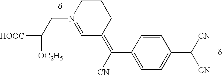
N1(CC([OC2H5])[HOOC])=CC(=C(C2=CC=C(C([CN])[CN])C=C2)[CN])CCC1.[d+].[d-]
